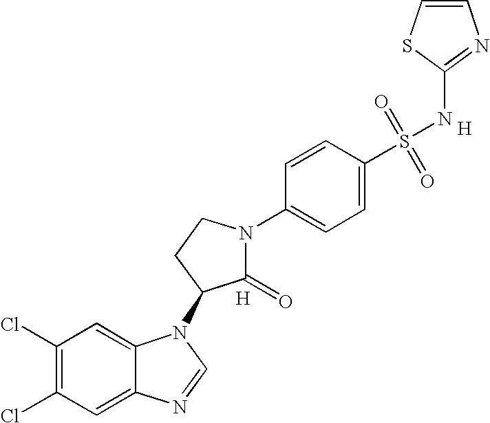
C1(Cl)=C(Cl)C=C2C(=C1)N(C1C(=O)N(C3=CC=C(S(=O)(=O)NC4=NC=CS4)C=C3)CC1)C=N2.[H].[H]
